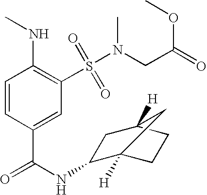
C1=CC(C(=O)NC2C3([H])CCC([H])(C2)C3)=CC(S(N(CC(OC)=O)C)(=O)=O)=C1NC
